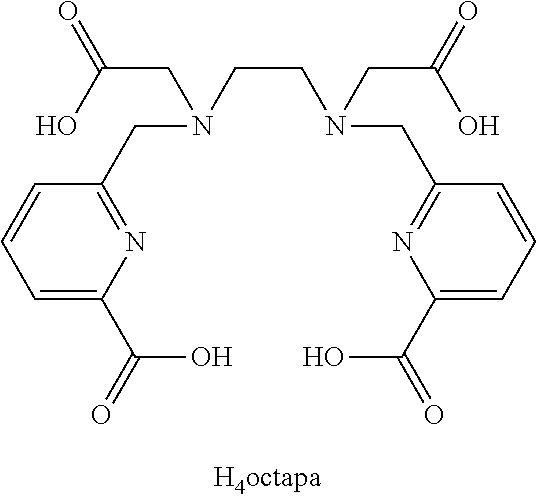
C1=C(C(=O)O)N=C(CN(CCN(CC(=O)O)CC2=NC(C(=O)O)=CC=C2)CC(=O)O)C=C1
